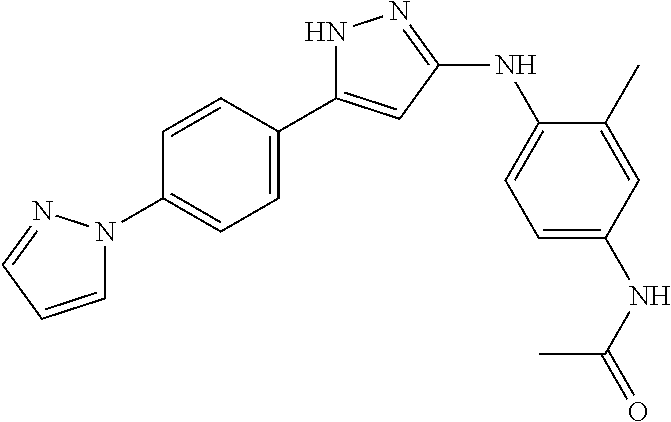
N1C(C2=CC=C(N3C=CC=N3)C=C2)=CC(NC2=CC=C(NC(=O)C)C=C2C)=N1
